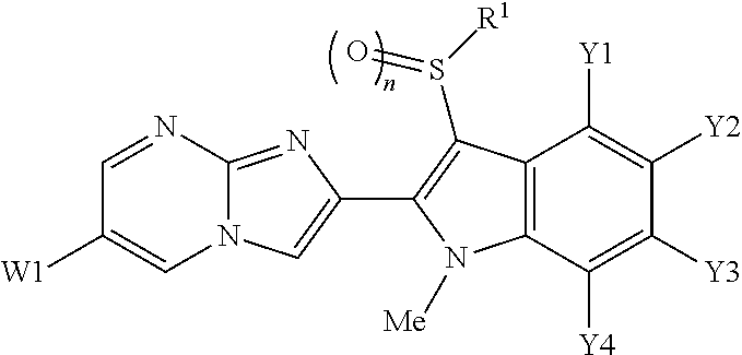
C1=NC2=NC(C3=C(S(=O)[R1])C4=C(C([Y4])=C([Y3])C([Y2])=C4[Y1])N3[Me])=CN2C=C1[W1]
